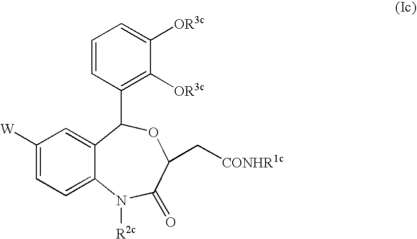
C1=C([W])C=C2C(=C1)N([R2c])C(=O)C(C[CONHR1c])OC2C1=C([OR3c])C([OR3c])=CC=C1
